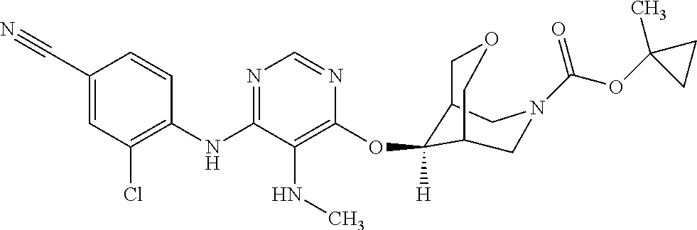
C(C1=CC(Cl)=C(NC2=NC=NC(OC3([H])C4COCC3CN(C(OC3(C)CC3)=O)C4)=C2NC)C=C1)#N
